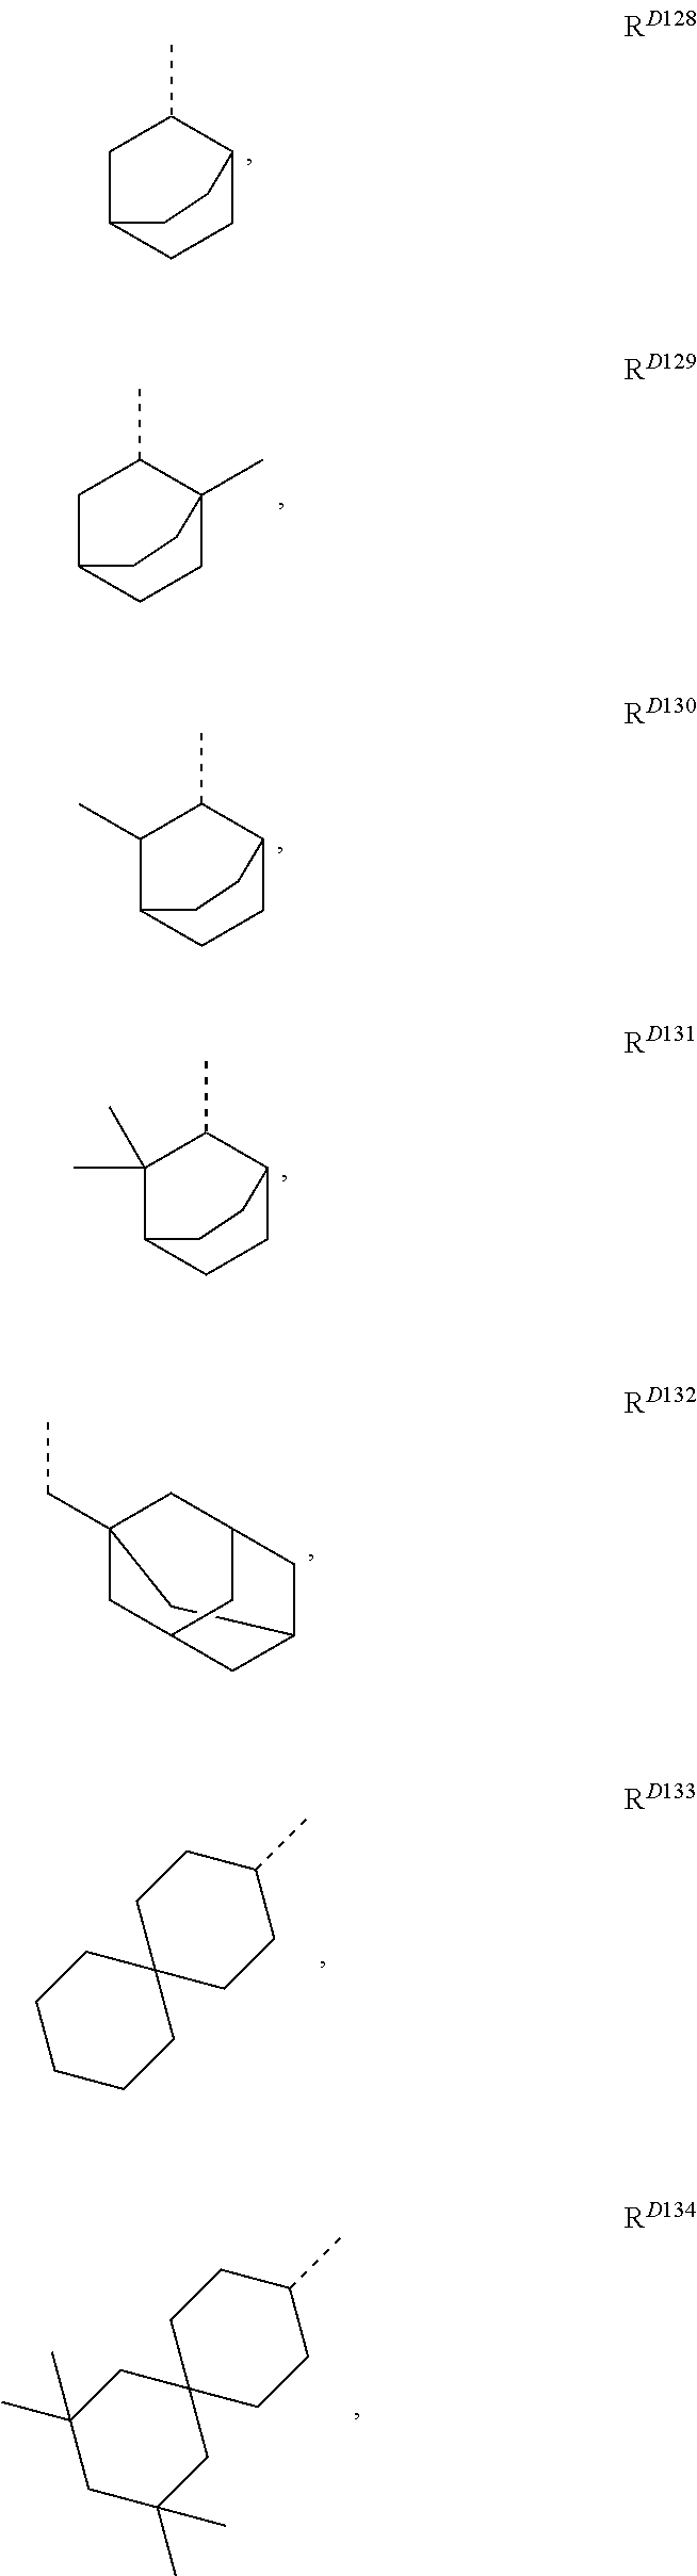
C1C2CCC(C1C)CC2.C1C2CCC(C)(C1C)CC2.C1(C)C2CCC(C1C)CC2.C12CC3(CC)CC(CC(C3)C1)C2.C1CCC2(CC1)CCC(C)CC2.C1(C)(C)C2CCC(C1C)CC2.C1C(C)(C)CC2(CC1(C)C)CCC(C)CC2
